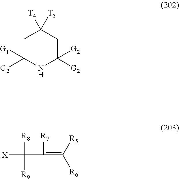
C1C([G2])([G1])NC([G2])([G2])CC1([T4])[T5].[X]C([R8])(C([R7])=C([R5])[R6])[R9]
